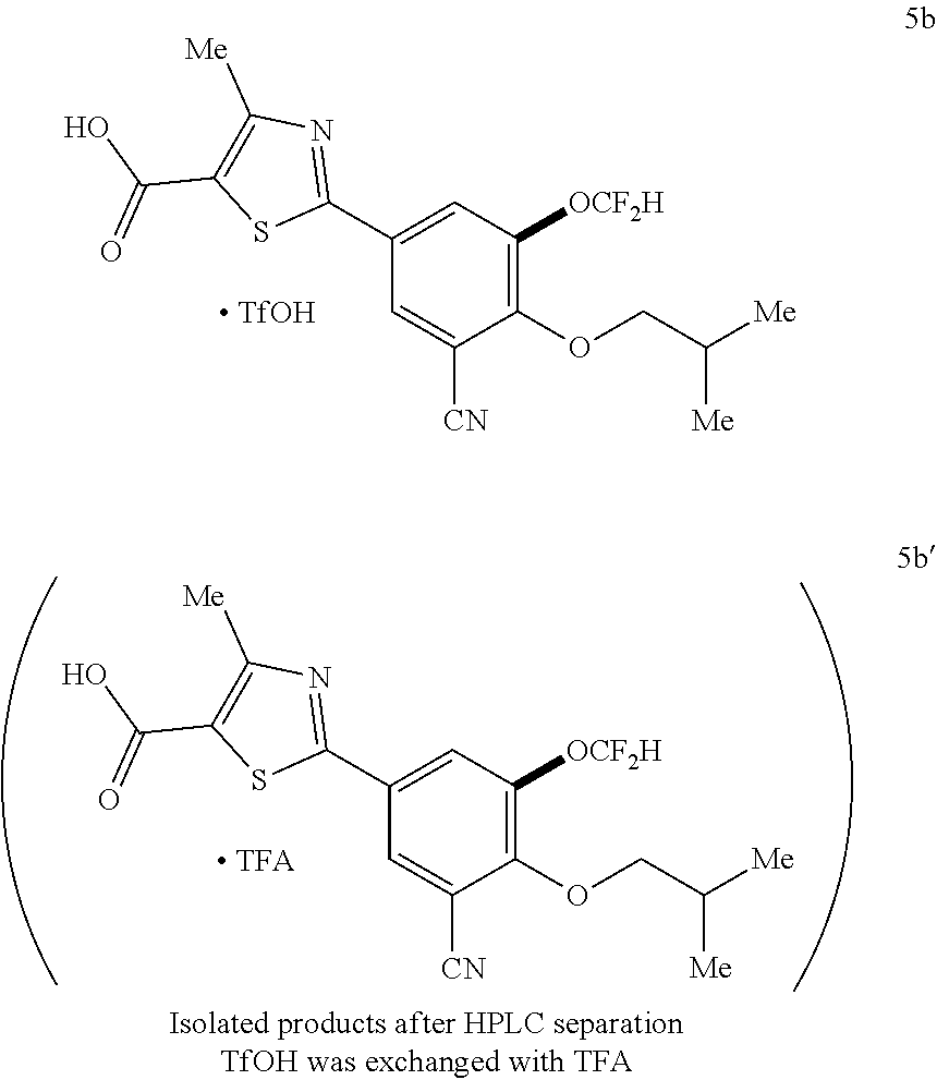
C1(C2=NC([Me])=C(C(O)=O)S2)=CC([OCF2H])=C(OCC([Me])[Me])C([CN])=C1.[ TfOH].C1(C2=NC([Me])=C(C(O)=O)S2)=CC([OCF2H])=C(OCC([Me])[Me])C([CN])=C1.[ TFA]
